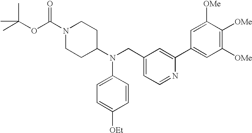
N1(C(OC(C)(C)C)=O)CCC(N(C2=CC=C([OEt])C=C2)CC2=CC=NC(C3=CC([OMe])=C([OMe])C([OMe])=C3)=C2)CC1
